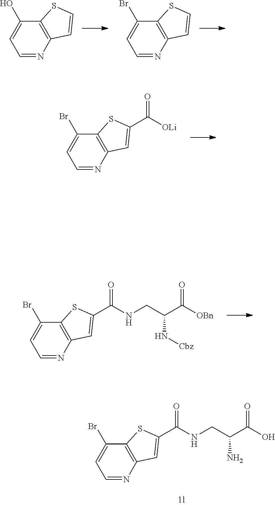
C1=C(Br)C2=C(N=C1)C=C(C(NCC(C([OBn])=O)N[Cbz])=O)S2.C1=NC2=C(C(O)=C1)SC=C2.C1=NC2=C(C(Br)=C1)SC=C2.C1=NC2=C(C(Br)=C1)SC(C([OLi])=O)=C2.C1=C(Br)C2=C(N=C1)C=C(C(NCC(C(O)=O)N)=O)S2
